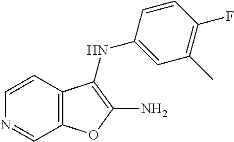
C12=C(C=CN=C1)C(NC1=CC(C)=C(F)C=C1)=C(N)O2
